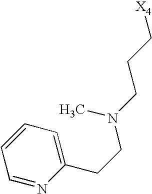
C1=NC(CCN(CCC[X4])C)=CC=C1
